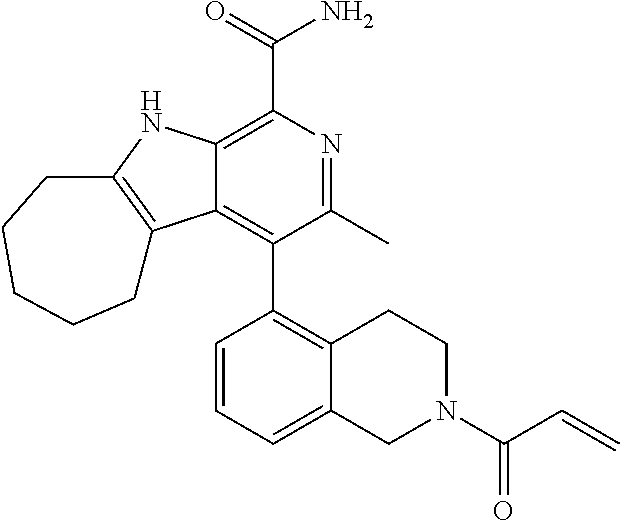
C12=C(C(=O)N)N=C(C)C(C3=C4CCN(C(C=C)=O)CC4=CC=C3)=C1C1=C(N2)CCCCC1
